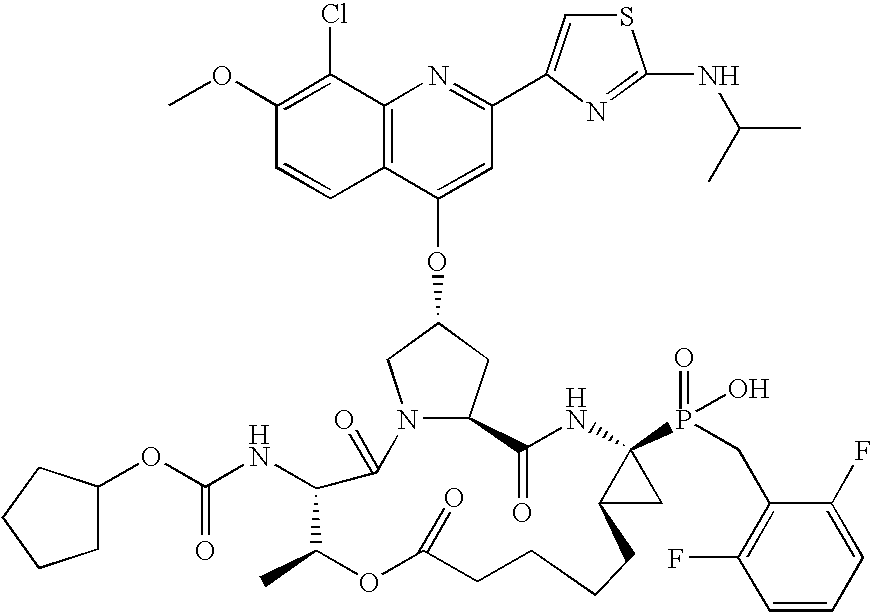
C12=C(C(Cl)=C(OC)C=C1)N=C(C1=CSC(NC(C)C)=N1)C=C2OC1CN2C(C1)C(=O)NC1(P(=O)(O)CC3=C(F)C=CC=C3F)C(C1)CCCCC(=O)OC(C)C(NC(=O)OC1CCCC1)C2=O
